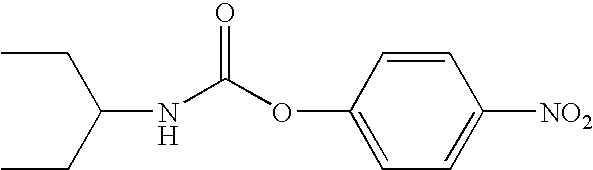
C1=C(OC(NC(CC)CC)=O)C=CC([NO2])=C1
